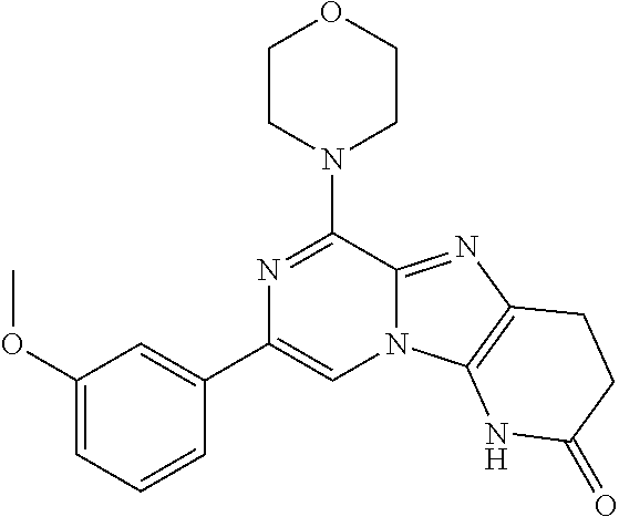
C1(OC)=CC=CC(C2=CN3C(=NC4=C3NC(=O)CC4)C(N3CCOCC3)=N2)=C1
